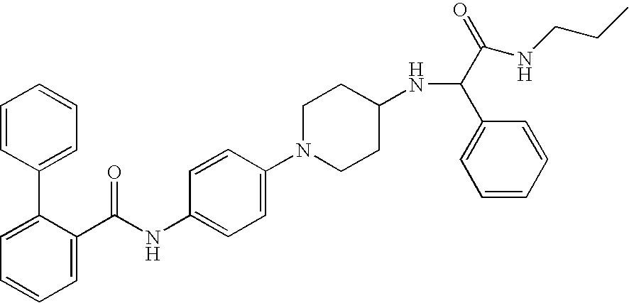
C1=C(C(NC2=CC=C(N3CCC(NC(C(=O)NCCC)C4=CC=CC=C4)CC3)C=C2)=O)C(C2=CC=CC=C2)=CC=C1
